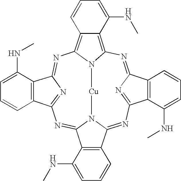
N1=C2N=C(C3=C2C=CC=C3NC)N=C2N3C(=NC4=NC(=NC5=C6C(=C1N5[Cu]3)C(NC)=CC=C6)C1=C4C=CC=C1NC)C1=C2C=CC=C1NC
